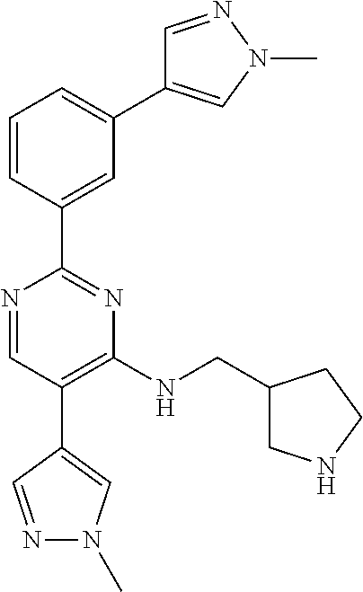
C1=C(C2=NC(NCC3CNCC3)=C(C3=CN(C)N=C3)C=N2)C=CC=C1C1=CN(C)N=C1
